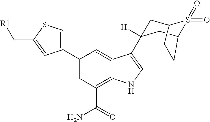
C1(C2=CSC(C[R1])=C2)=CC(C(=O)N)=C2C(=C1)C(C1([H])CC3S(=O)(=O)C(C1)CC3)=CN2
